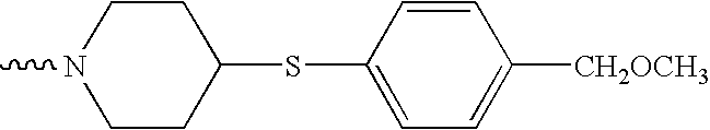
CN1CCC(SC2=CC=C([CH2OCH3])C=C2)CC1
